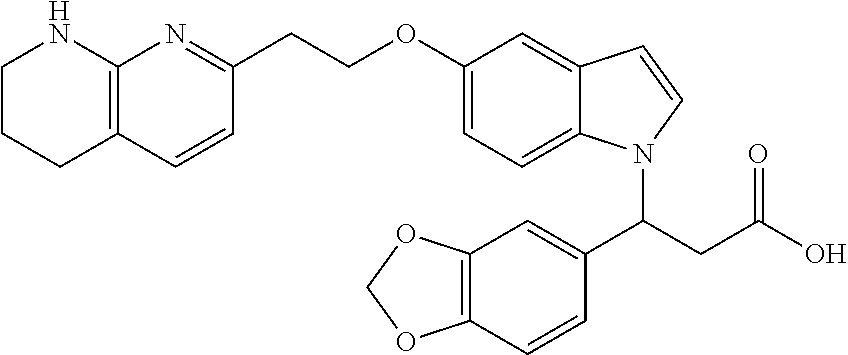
C1CCC2=C(N1)N=C(CCOC1=CC=C3C(=C1)C=CN3C(CC(O)=O)C1=CC3=C(C=C1)OCO3)C=C2
